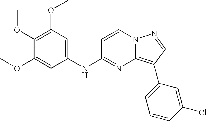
C1(OC)=C(OC)C=C(NC2=NC3=C(C4=CC=CC(Cl)=C4)C=NN3C=C2)C=C1OC
